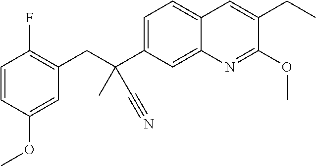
C1=CC(OC)=CC(CC(C2=CC=C3C(=C2)N=C(OC)C(CC)=C3)(C#N)C)=C1F
